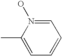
C1=C(C)N(O)=CC=C1
